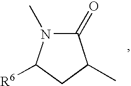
C1(=O)N(C)C([R6])CC1C
